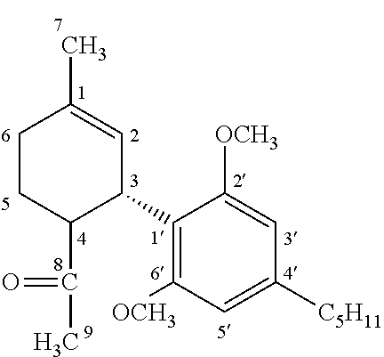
C1CC(C(=O)C)C(C2=C([OCH3])C=C([C5H11])C=C2[OCH3])C=C1C
